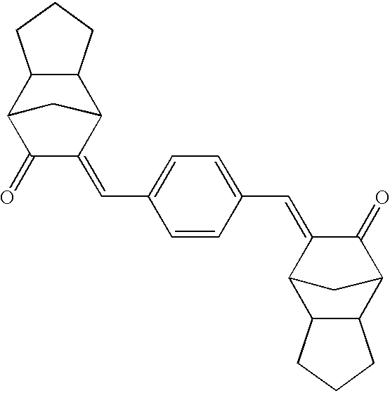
C1(=O)C(=CC2=CC=C(C=C3C4C5C(C(C3=O)C4)CCC5)C=C2)C2C3C(C1C2)CCC3
